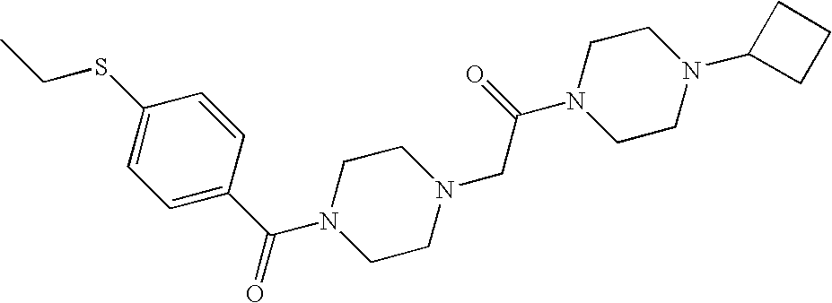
C1CN(CC(N2CCN(C3CCC3)CC2)=O)CCN1C(C1=CC=C(SCC)C=C1)=O
